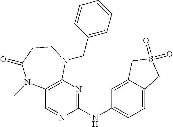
C12=C(N=C(NC3=CC=C4C(=C3)CS(=O)(=O)C4)N=C1)N(CC1=CC=CC=C1)CCC(=O)N2C
